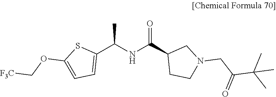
CC(NC(C1CCN(CC(C(C)(C)C)=O)C1)=O)C1=CC=C(OC[F3C])S1
